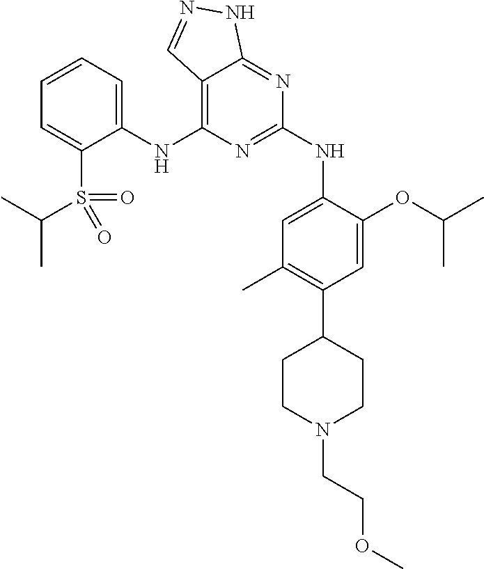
C1(NC2=C3C(=NC(NC4=CC(C)=C(C5CCN(CCOC)CC5)C=C4OC(C)C)=N2)NN=C3)=CC=CC=C1S(C(C)C)(=O)=O
